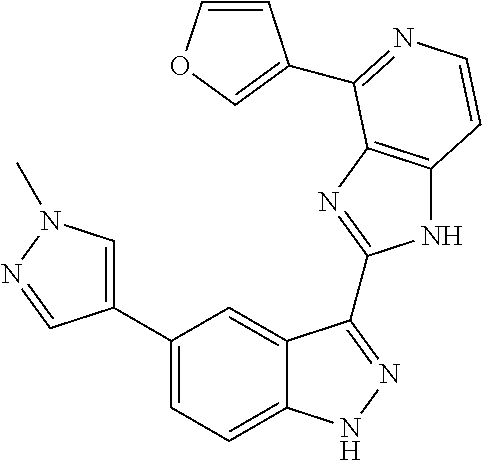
C1(C2=CN(C)N=C2)=CC=C2C(=C1)C(C1=NC3=C(N1)C=CN=C3C1=COC=C1)=NN2
